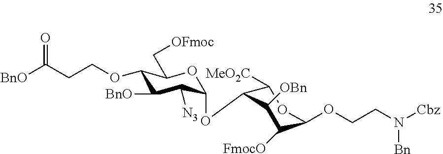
O1C(OC2C([MeO2C])OC(OCCN([Cbz])[Bn])C([FmocO])C2[OBn])C([N3])C([BnO])C(OCCC([BnO])=O)C1C[OFmoc]
